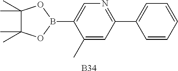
C1(C)=CC(C2=CC=CC=C2)=NC=C1B1OC(C)(C)C(C)(C)O1.[B34]
